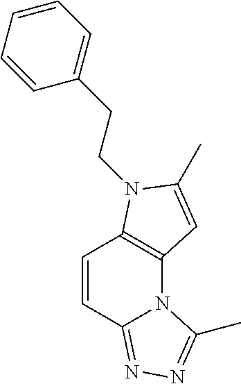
C12=C(N(CCC3=CC=CC=C3)C(C)=C1)C=CC1=NN=C(C)N21
